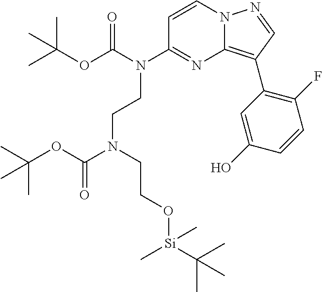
C1=CN2C(=C(C3=C(F)C=CC(O)=C3)C=N2)N=C1N(CCN(CCO[Si](C(C)(C)C)(C)C)C(OC(C)(C)C)=O)C(OC(C)(C)C)=O
